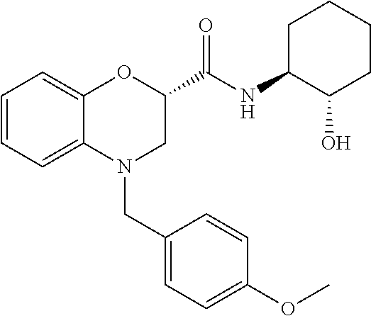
C1=CC=C2C(=C1)OC(C(NC1C(O)CCCC1)=O)CN2CC1=CC=C(OC)C=C1
